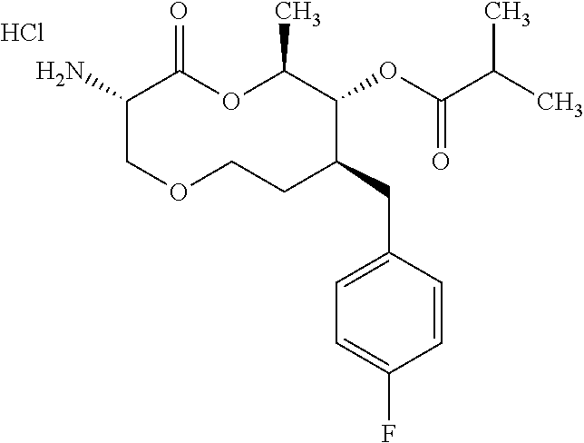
C1(N)COCCC(CC2=CC=C(F)C=C2)C(OC(C(C)C)=O)C(C)OC1=O.Cl
